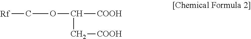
[Rf]COC([COOH])C[COOH]
